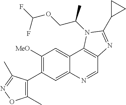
C1([MeO])=C(C2=C(C)ON=C2C)C=C2C(=C1)C1=C(C=N2)N=C(C2CC2)N1C(COC(F)F)C
